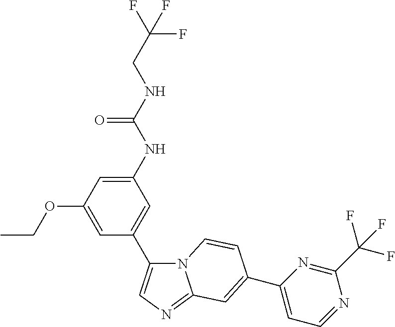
C1(NC(NCC(F)(F)F)=O)=CC(OCC)=CC(C2=CN=C3N2C=CC(C2=CC=NC(C(F)(F)F)=N2)=C3)=C1
